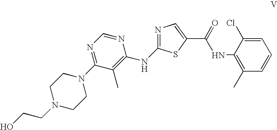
N1(CCO)CCN(C2=NC=NC(NC3=NC=C(C(NC4=C(C)C=CC=C4Cl)=O)S3)=C2C)CC1
